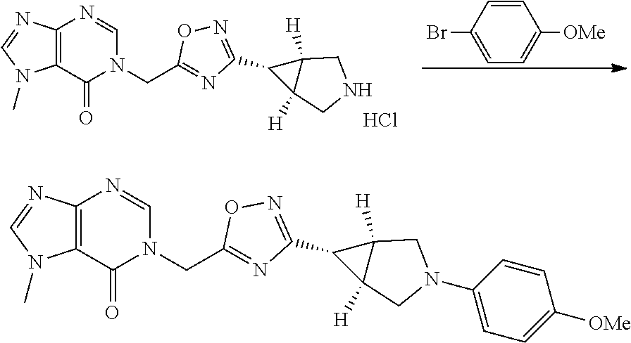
Cl.C(C1=NC(C2C3([H])C2([H])CNC3)=NO1)N1C(=O)C2=C(N=C1)N=CN2C.C1=CC(Br)=CC=C1[OMe].C(C1=NC(C2C3([H])C2([H])CN(C2=CC=C([OMe])C=C2)C3)=NO1)N1C(=O)C2=C(N=C1)N=CN2C
